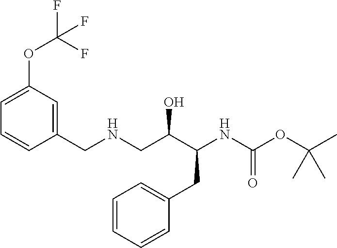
N(C(CC1=CC=CC=C1)C(O)CNCC1=CC(OC(F)(F)F)=CC=C1)C(OC(C)(C)C)=O
